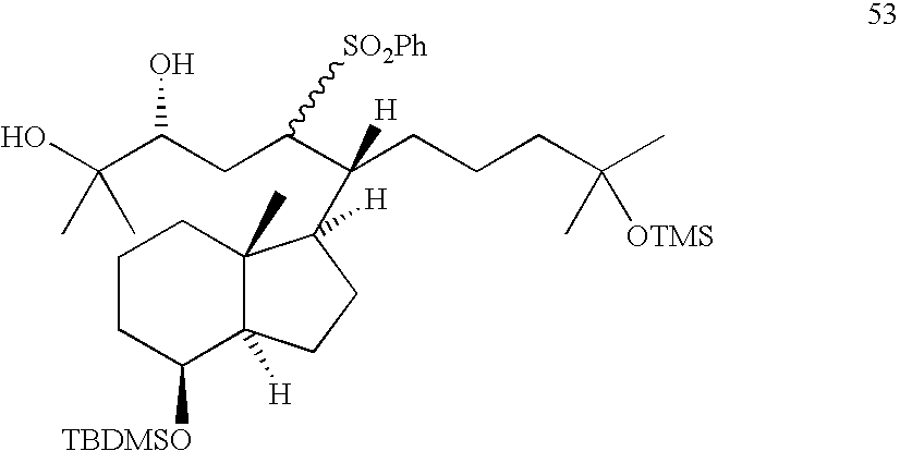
C1CC([TBDMSO])C2([H])C(C)(C1)C(C(CCCC(C)(C)[OTMS])(C(CC(C(O)(C)C)O)[SO2Ph])[H])([H])CC2
